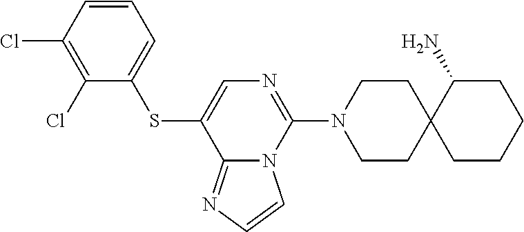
C1=CC(Cl)=C(Cl)C(SC2=CN=C(N3CCC4(CC3)CCCCC4N)N3C2=NC=C3)=C1
